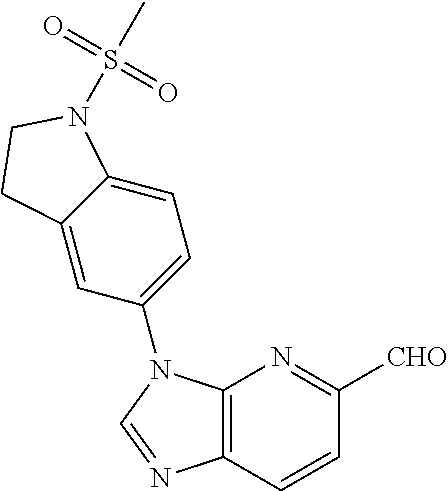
C12=C(C=CC([CHO])=N1)N=CN2C1=CC=C2C(=C1)CCN2S(C)(=O)=O
